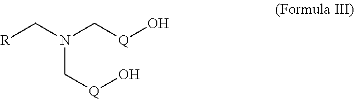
[R]CN(C[Q]O)C[Q]O
